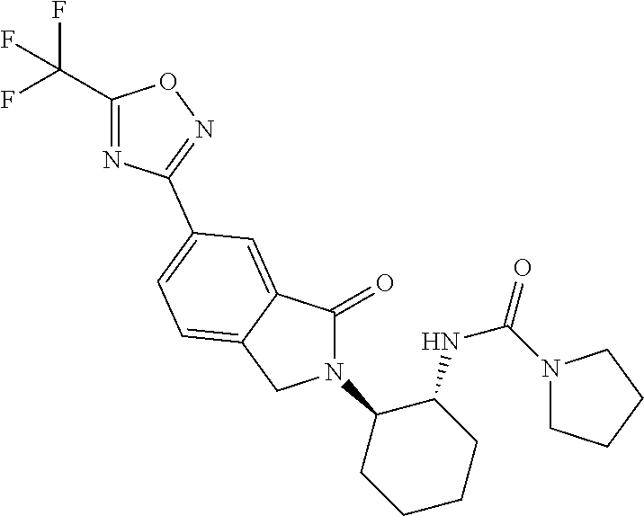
C1(=O)N(C2CCCCC2NC(N2CCCC2)=O)CC2=CC=C(C3=NOC(C(F)(F)F)=N3)C=C12
